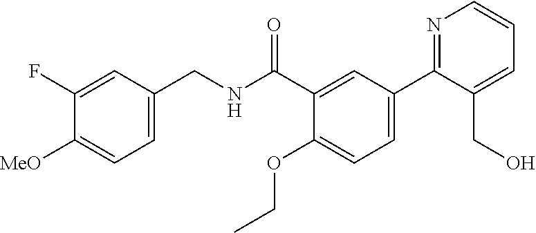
C1=C(CNC(C2=CC(C3=NC=CC=C3CO)=CC=C2OCC)=O)C=C(F)C([MeO])=C1
